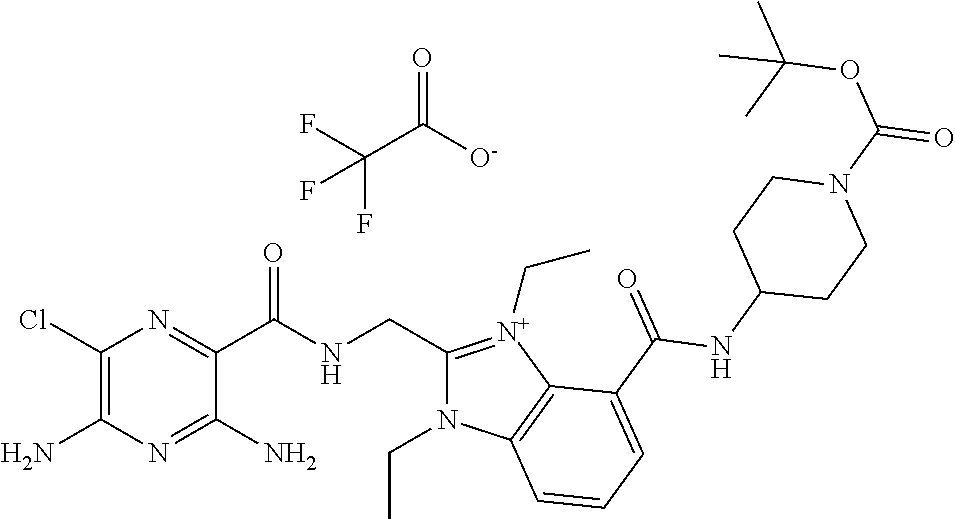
C1(CNC(C2=NC(Cl)=C(N)N=C2N)=O)=[N+](CC)C2=C(N1CC)C=CC=C2C(=O)NC1CCN(C(OC(C)(C)C)=O)CC1.O=C(C(F)(F)F)[O-]
